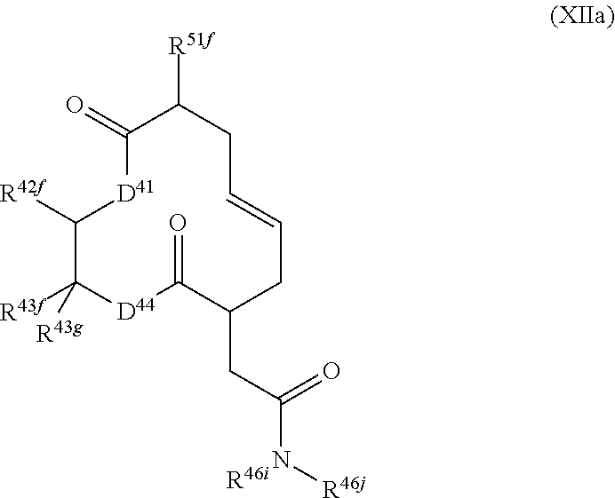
O=C1C([R51f])CC=CCC(CC(=O)N[R46j])C(=O)[D44]C([R43f])([R43g])C([R42f])[D41]1.[R46i]
